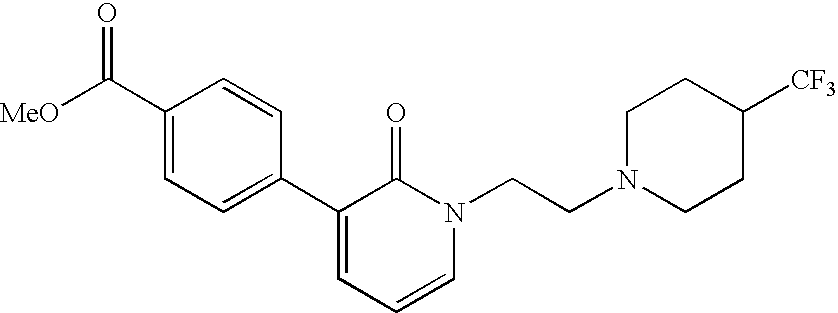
[MeO]C(C1=CC=C(C2=CC=CN(CCN3CCC([CF3])CC3)C2=O)C=C1)=O
